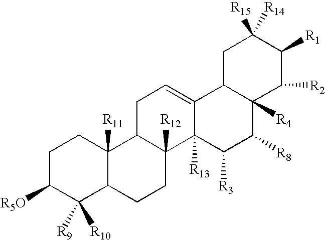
C1C([R5O])C([R10])([R9])C2C([R11])(C1)C1C([R12])(CC2)C2([R13])C(=CC1)C1C([R4])(C([R8])C2[R3])C([R2])C([R1])C([R15])([R14])C1
